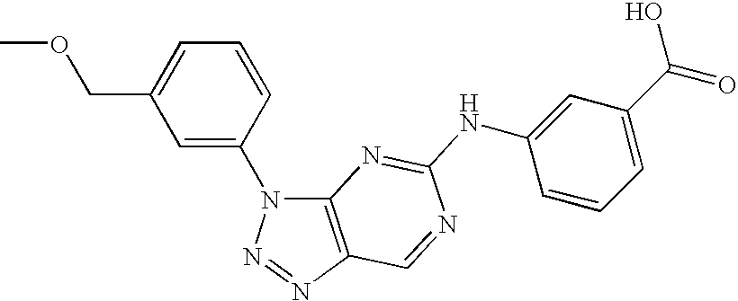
C12=C(N=NN1C1=CC(COC)=CC=C1)C=NC(NC1=CC(C(=O)O)=CC=C1)=N2
